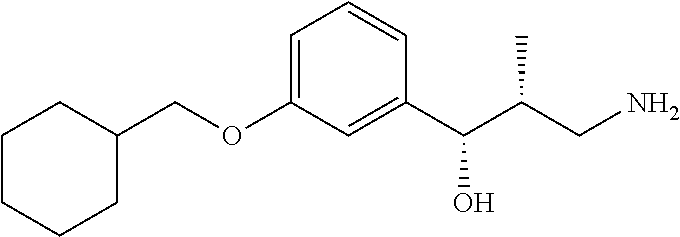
C1=C(OCC2CCCCC2)C=C(C(C(CN)C)O)C=C1
